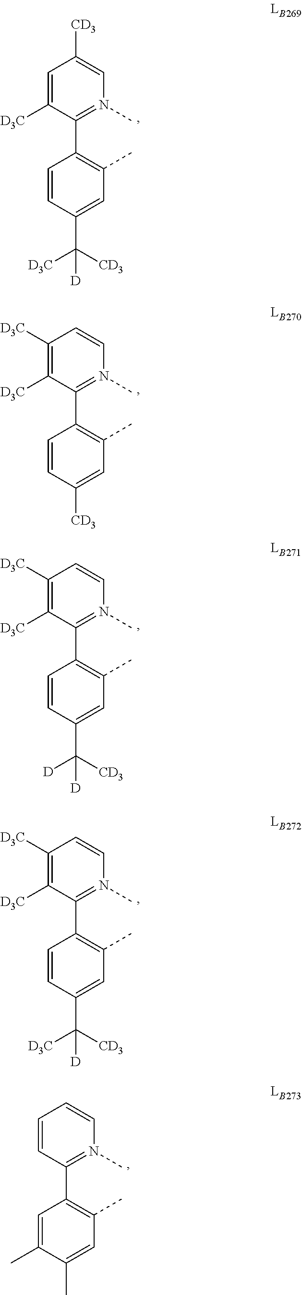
C1([D3C])=C([D3C])C(C2=C(C)C=C([CD3])C=C2)=N(C)C=C1.C1([D3C])=C([D3C])C(C2=C(C)C=C(C([CD3])([D])[D])C=C2)=N(C)C=C1.C1=C([D3C])C(C2=C(C)C=C(C([CD3])([D3C])[D])C=C2)=N(C)C=C1[CD3].C1([D3C])=C([D3C])C(C2=C(C)C=C(C([CD3])([D3C])[D])C=C2)=N(C)C=C1.C1=CC(C2=C(C)C=C(C)C(C)=C2)=N(C)C=C1
